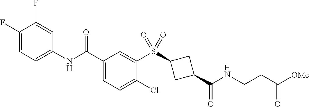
C1(F)=CC=C(NC(C2=CC=C(Cl)C(S(C3CC(C(NCCC([OMe])=O)=O)C3)(=O)=O)=C2)=O)C=C1F
